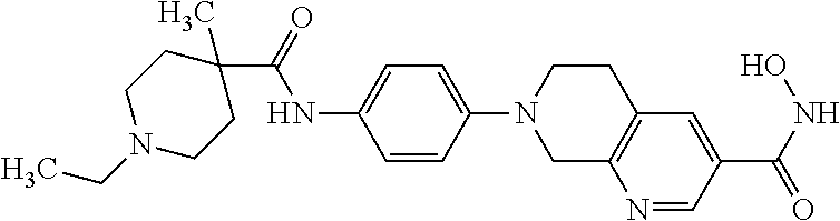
C1(NC(C2(C)CCN(CC)CC2)=O)=CC=C(N2CCC3=C(N=CC(C(NO)=O)=C3)C2)C=C1
